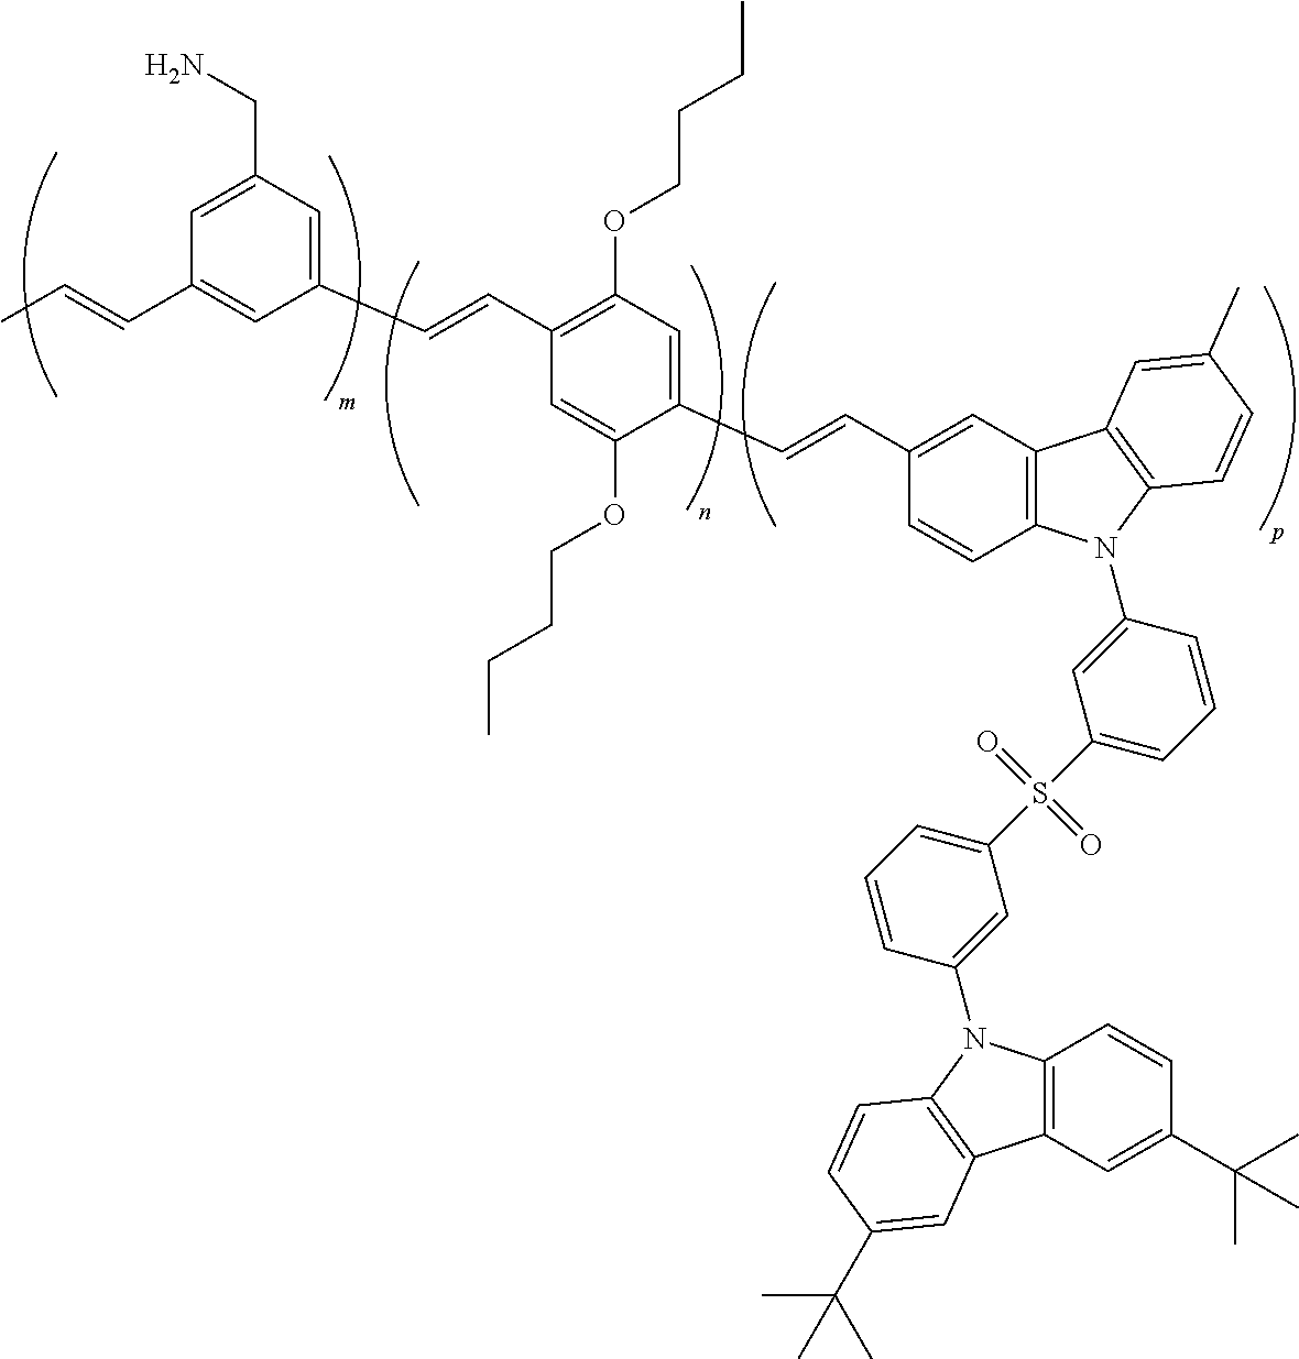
C1(C=CC2=C(OCCCC)C=C(C=CC3=CC4=C(C=C3)N(C3=CC(S(C5=CC=CC(N6C7=C(C=C(C(C)(C)C)C=C7)C7=C6C=CC(C(C)(C)C)=C7)=C5)(=O)=O)=CC=C3)C3=C4C=C(C)C=C3)C(OCCCC)=C2)=CC(CN)=CC(C=CC)=C1
